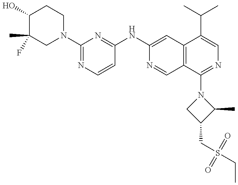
C1(O)C(F)(C)CN(C2=NC=CC(NC3=CC4=C(C=N3)C(N3CC(CS(CC)(=O)=O)C3C)=NC=C4C(C)C)=N2)CC1
